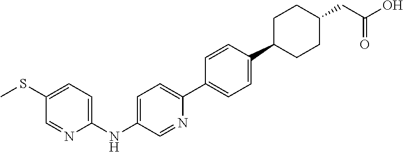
C1(NC2=CC=C(C3=CC=C(C4CCC(CC(O)=O)CC4)C=C3)N=C2)=CC=C(SC)C=N1
